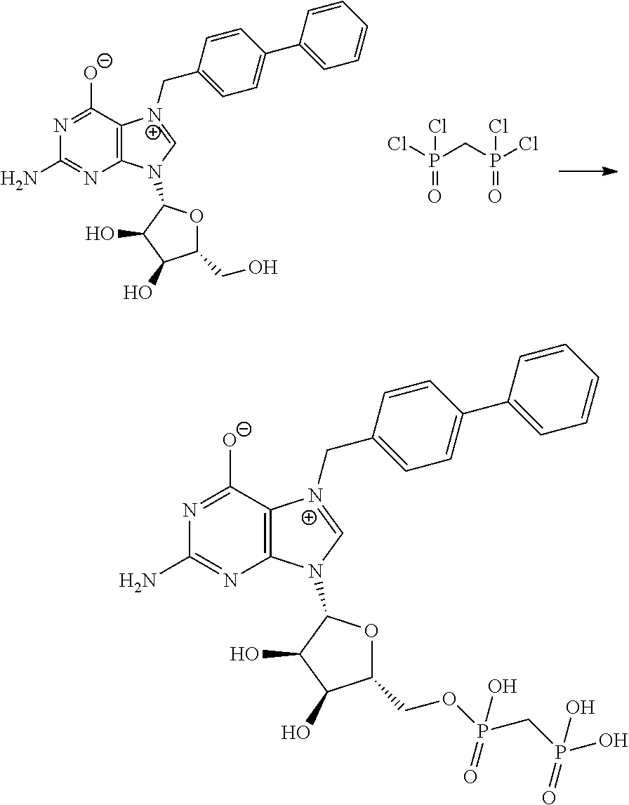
C12=C(C([O-])=NC(N)=N1)[N+](CC1=CC=C(C3=CC=CC=C3)C=C1)=CN2C1OC(CO)C(O)C1O.ClP(CP(Cl)(=O)Cl)(=O)Cl.C12=C(C([O-])=NC(N)=N1)[N+](CC1=CC=C(C3=CC=CC=C3)C=C1)=CN2C1OC(COP(CP(O)(=O)O)(=O)O)C(O)C1O
